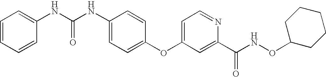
C1=CC=CC(NC(NC2=CC=C(OC3=CC=NC(C(NOC4CCCCC4)=O)=C3)C=C2)=O)=C1
